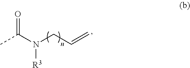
CC(N(CC=C)[R3])=O
